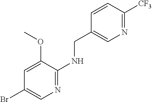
C1=CC([CF3])=NC=C1CNC1=NC=C(Br)C=C1OC
